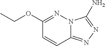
C1(OCC)=NN2C(=NN=C2N)C=C1
